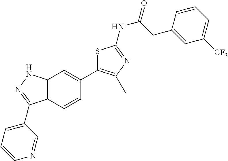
C1=C(CC(=O)NC2=NC(C)=C(C3=CC4=C(C=C3)C(C3=CC=CN=C3)=NN4)S2)C=CC=C1[CF3]
